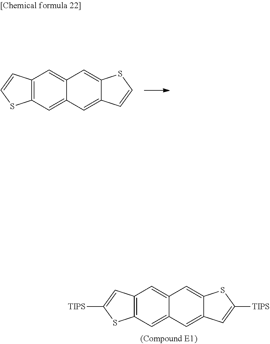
C12=C(C=C3C(=C1)C=C1C(=C3)C=CS1)SC=C2.C12=C(C=C3C(=C1)C=C1C(=C3)C=C([TIPS])S1)SC([TIPS])=C2
